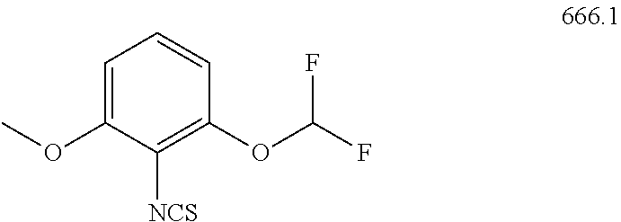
C1=C(OC)C([NCS])=C(OC(F)F)C=C1
